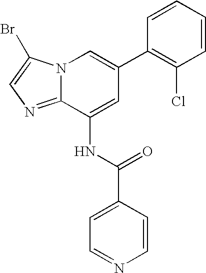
N12C(=NC=C1Br)C(NC(C1=CC=NC=C1)=O)=CC(C1=C(Cl)C=CC=C1)=C2
